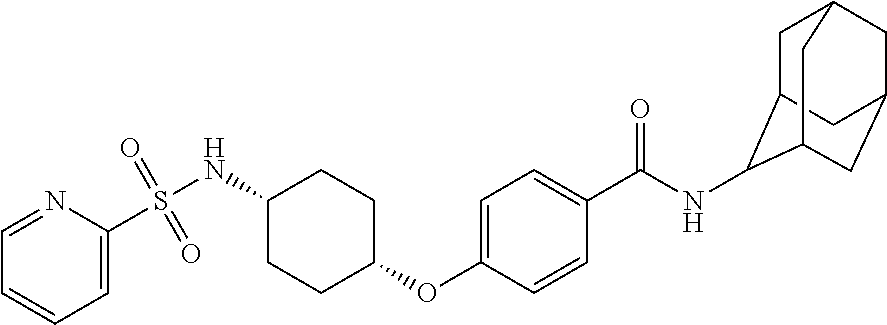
C1=C(OC2CCC(NS(C3=CC=CC=N3)(=O)=O)CC2)C=CC(C(=O)NC2C3CC4CC(CC2C4)C3)=C1
